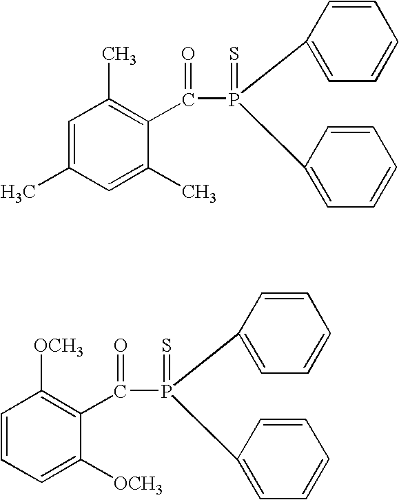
C1=C(C)C=C(C)C(C(=O)P(=S)(C2=CC=CC=C2)C2=CC=CC=C2)=C1C.C1=CC=C([OCH3])C(C(=O)P(=S)(C2=CC=CC=C2)C2=CC=CC=C2)=C1[OCH3]
